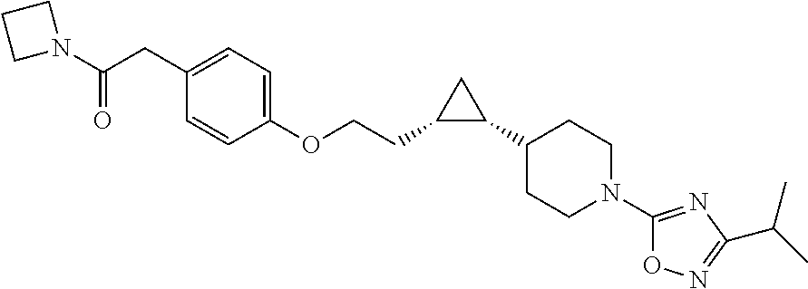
C1(CCOC2=CC=C(CC(=O)N3CCC3)C=C2)C(C2CCN(C3=NC(C(C)C)=NO3)CC2)C1
